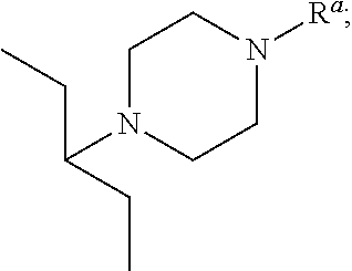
C1N(C(CC)CC)CCN([Ra])C1
